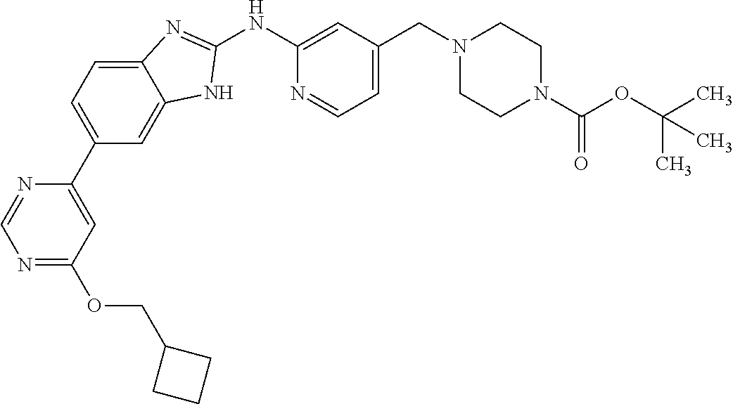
N1=C(OCC2CCC2)C=C(C2=CC=C3C(=C2)NC(NC2=CC(CN4CCN(C(OC(C)(C)C)=O)CC4)=CC=N2)=N3)N=C1
